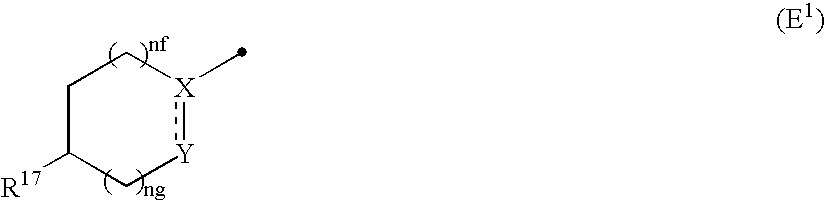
C1C([R17])C[Y]:[X](C)C1
